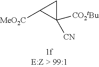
[MeO2C]C1C([CN])([CO2tBu])C1
